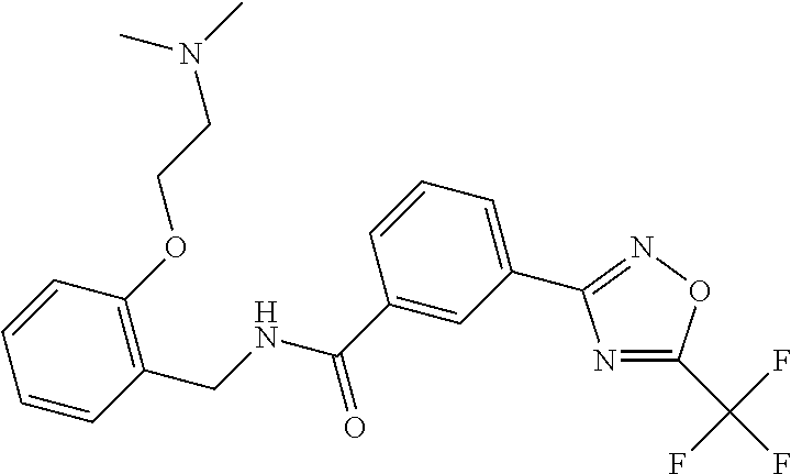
C1=CC(CNC(C2=CC(C3=NOC(C(F)(F)F)=N3)=CC=C2)=O)=C(OCCN(C)C)C=C1
